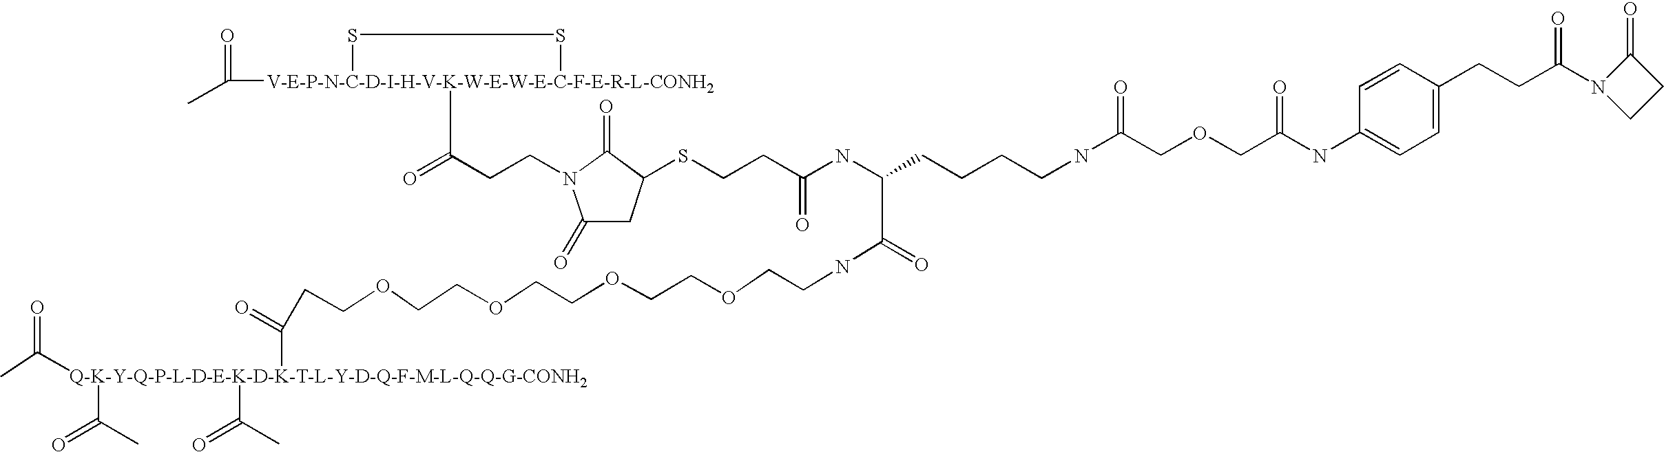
CC([Q-K-Y-Q-P-L-D-E-K-D-K-T-L-Y-D-Q-F-M-L-Q-Q-G-CONH2](C(=O)C)(C(=O)C)C(=O)CCOCCOCCOCCOCCNC(=O)C(NC(CCSC1CC(=O)N(CCC(=O)[V-E-P-N-C-D-I-H-V-K-W-E-W-E-C-F-E-R-L-CONH2]2(C(C)=O)SS2)C1=O)=O)CCCCNC(=O)COCC(=O)NC1=CC=C(CCC(=O)N2CCC2=O)C=C1)=O
